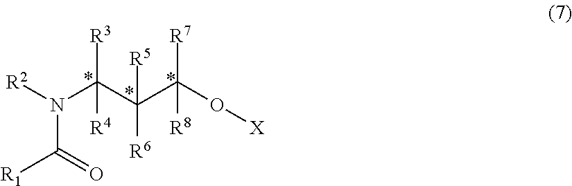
N(C(C(C(O[X])([R8])[R7])([R6])[R5])([R3])[R4])([R2])C([R1])=O
